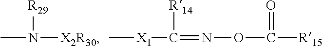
CN([X2R30])[R29].C[X1]C(=NOC([R15])=O)[R14]
